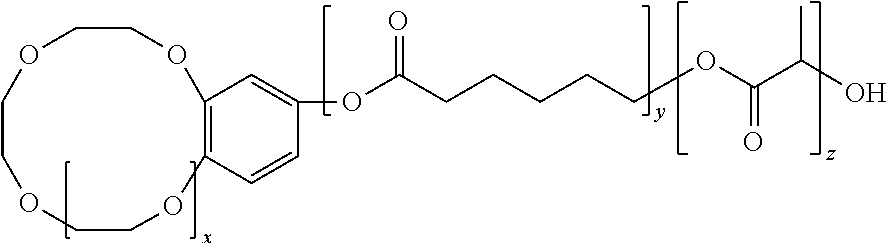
C1COC2=C(OCCOCCO1)C=C(OC(CCCCCOC(C(O)C)=O)=O)C=C2
